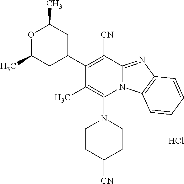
Cl.C1(C2CC(C)OC(C)C2)=C([CN])C2=NC3=C(N2C(N2CCC([CN])CC2)=C1C)C=CC=C3
